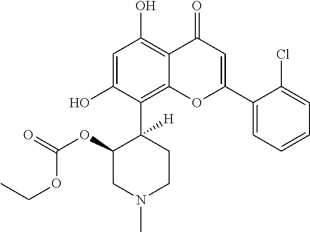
C1=C(O)C(C2([H])C(OC(=O)OCC)CN(C)CC2)=C2C(=C1O)C(=O)C=C(C1=CC=CC=C1Cl)O2
